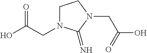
OC(CN1CCN(CC(=O)O)C1=N)=O
